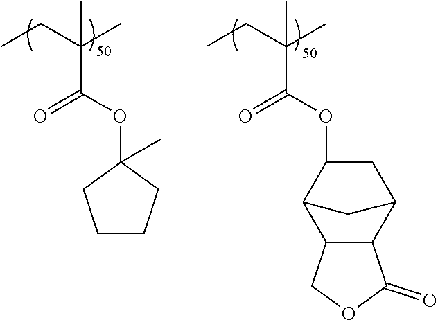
CCC(C)(C)C(=O)OC1(C)CCCC1.CCC(C)(C)C(=O)OC1CC2C3C(=O)OCC3C1C2
